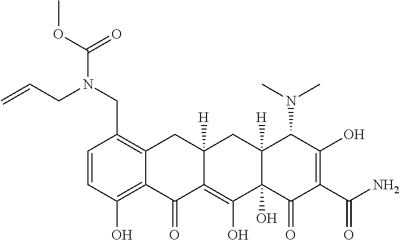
C1=CC(O)=C2C(=C1CN(CC=C)C(=O)OC)CC1([H])C(=C(O)C3(O)C([H])(C1)C(N(C)C)C(O)=C(C(=O)N)C3=O)C2=O
